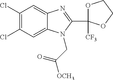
C1(Cl)=C(Cl)C=C2C(=C1)N=C(C1([CF3])OCCO1)N2CC([OCH3])=O
